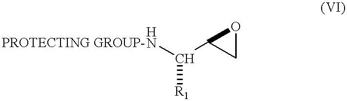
NC(C1CO1)[R1]
